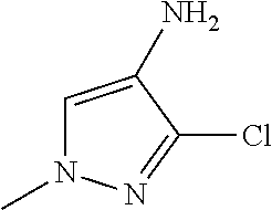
C1=C(N)C(Cl)=NN1C
